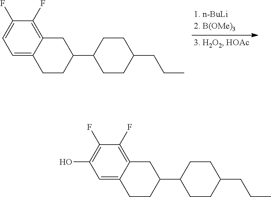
C1(F)=CC=C2C(=C1F)CC(C1CCC(CCC)CC1)CC2.C1(F)=C(O)C=C2C(=C1F)CC(C1CCC(CCC)CC1)CC2
